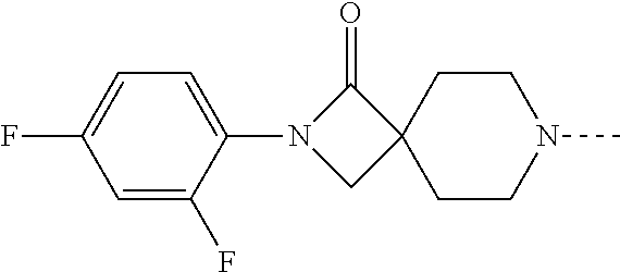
C1(F)=CC(F)=CC=C1N1CC2(C1=O)CCN(C)CC2
